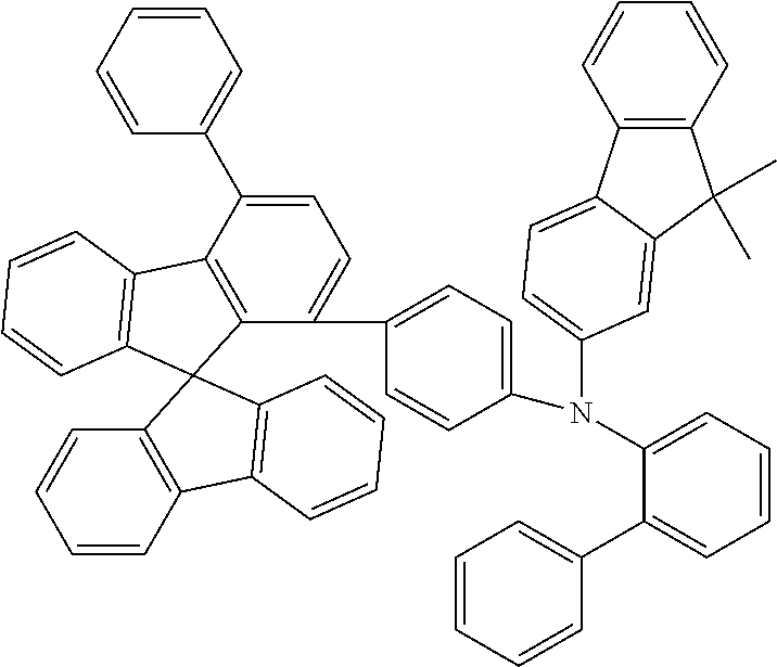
C1=C(C2=CC=CC=C2)C2=C(C(C3=CC=C(N(C4=CC=CC=C4C4=CC=CC=C4)C4=CC=C5C6=C(C(C)(C)C5=C4)C=CC=C6)C=C3)=C1)C1(C3=C2C=CC=C3)C2=C(C=CC=C2)C2=C1C=CC=C2
